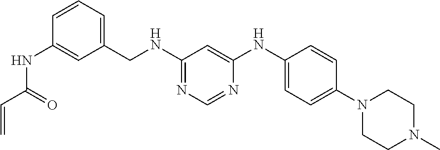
C1(CNC2=NC=NC(NC3=CC=C(N4CCN(C)CC4)C=C3)=C2)=CC=CC(NC(C=C)=O)=C1
